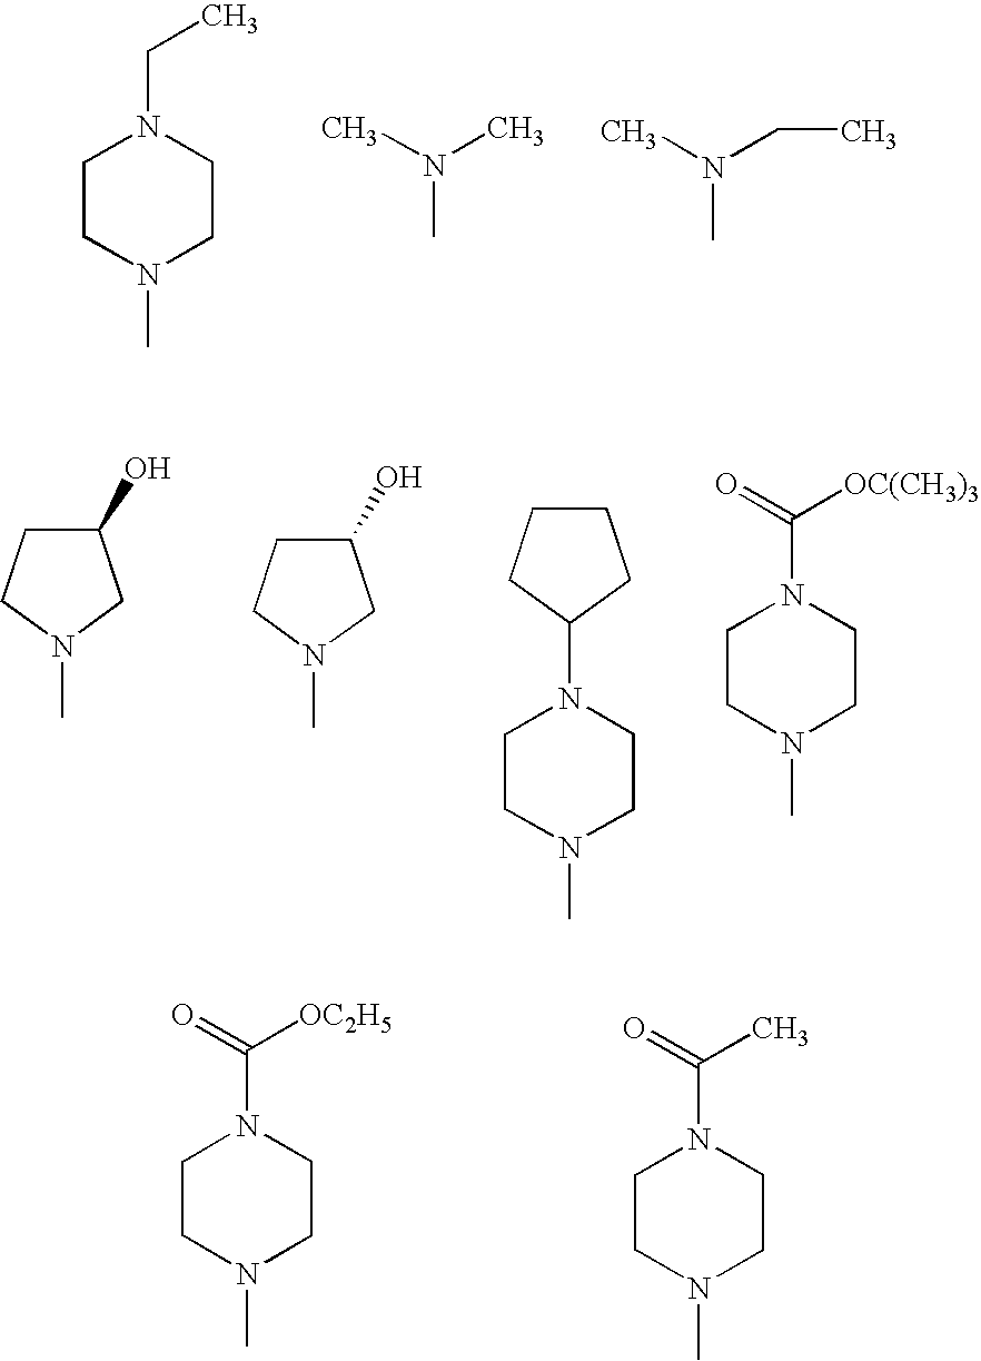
C1CN(C)CCN1CC.N(C)(C)C.N(C)(CC)C.C1(O)CCN(C)C1.C1(O)CCN(C)C1.C1CN(C)CCN1C1CCCC1.C1CN(C)CCN1C(=O)[OC(CH3)3].C1CN(C)CCN1C(=O)[OC2H5].C1CN(C)CCN1C(=O)C
